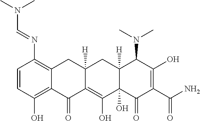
C1=CC(O)=C2C(=C1N=CN(C)C)CC1([H])C(=C(O)C3(O)C([H])(C1)C(N(C)C)C(O)=C(C(N)=O)C3=O)C2=O
